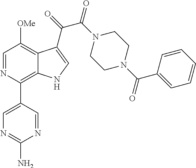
C1=NC(C2=CN=C(N)N=C2)=C2C(=C1[OMe])C(C(=O)C(N1CCN(C(C3=CC=CC=C3)=O)CC1)=O)=CN2
